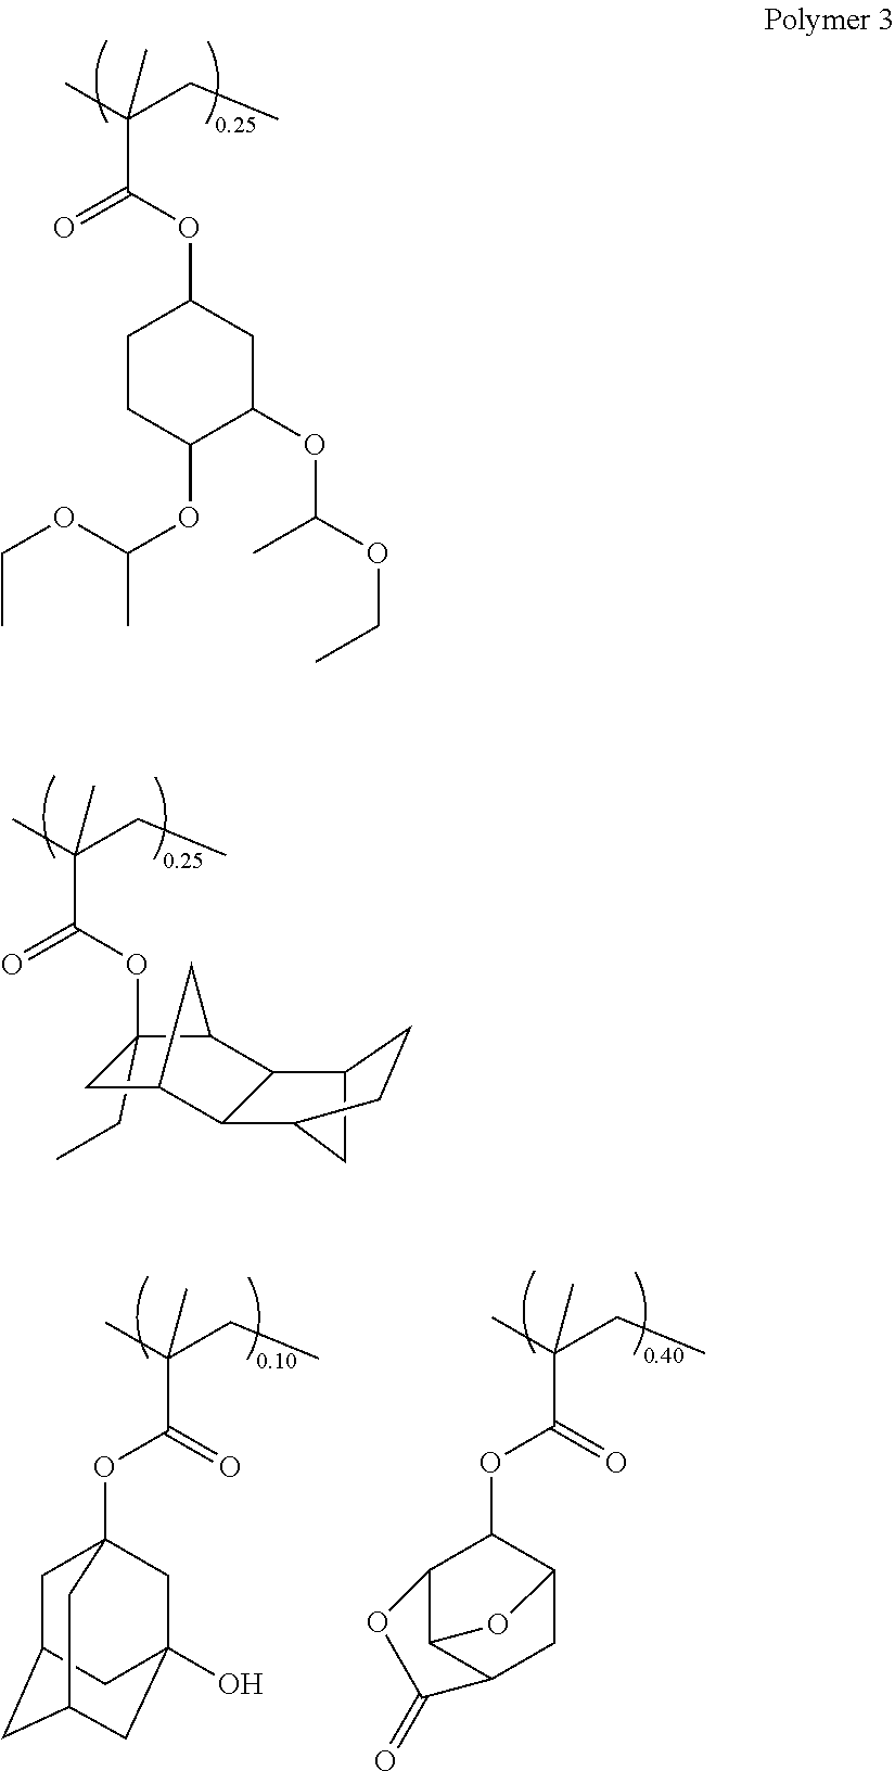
C1(OC(C(C)(CC)C)=O)CCC(OC(C)OCC)C(OC(OCC)C)C1.C1(CC)(OC(C(C)(CC)C)=O)CC2C3C(C4CC3CC4)C1C2.C(C(C)(CC)C)(=O)OC12CC3CC(CC(O)(C1)C3)C2.C(C(C)(CC)C)(=O)OC1C2C3C(CC1O3)C(=O)O2
